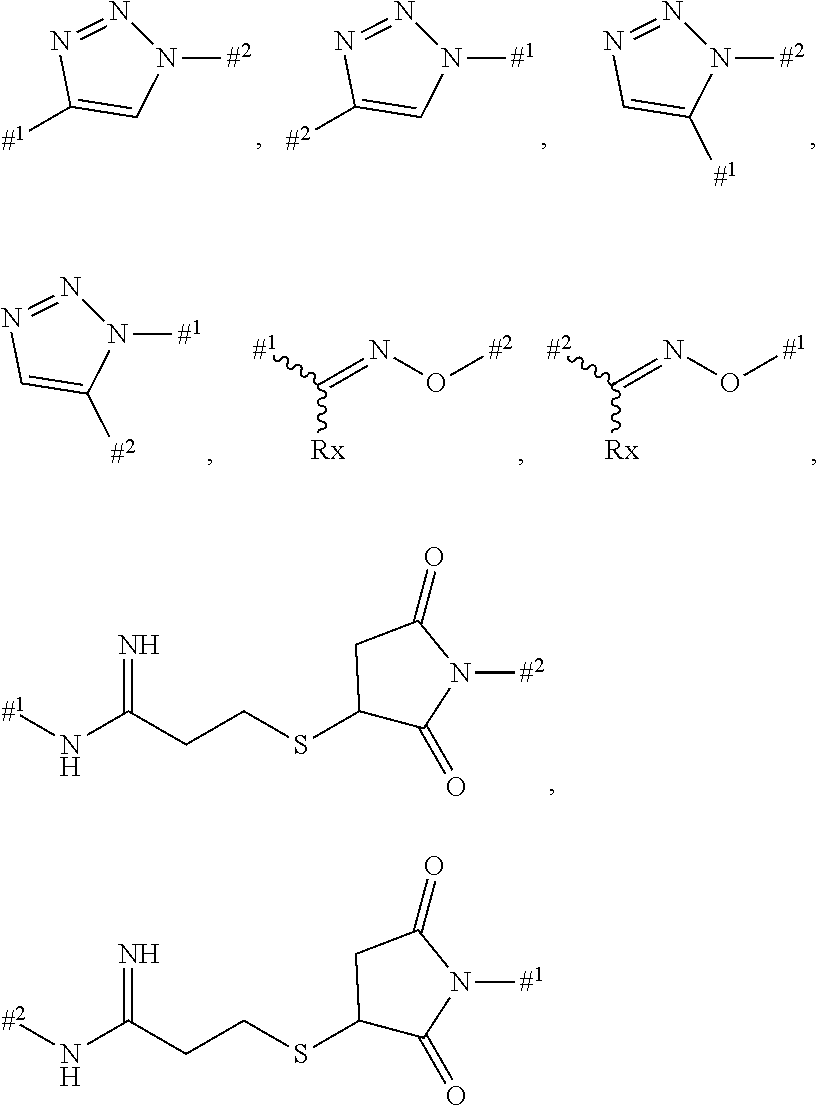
N1([#2])N=NC([#1])=C1.N1([#1])N=NC([#2])=C1.N1([#2])N=NC=C1[#1].N1([#1])N=NC=C1[#2].[#1]C(=NO[#2])[Rx].[#2]C(=NO[#1])[Rx].[#2]NC(CCSC1C(=O)N([#1])C(=O)C1)=N.[#1]NC(CCSC1C(=O)N([#2])C(=O)C1)=N
